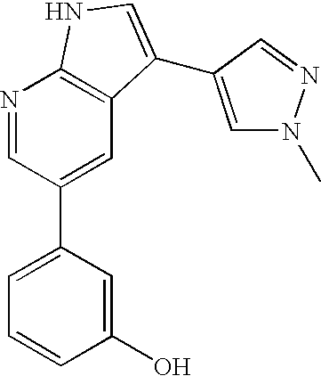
N1=CC(C2=CC=CC(O)=C2)=CC2=C1NC=C2C1=CN(C)N=C1
